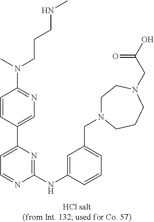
C1(NC2=CC(CN3CCN(CC(O)=O)CCC3)=CC=C2)=NC(C2=CN=C(N(CCCNC)C)C=C2)=CC=N1
